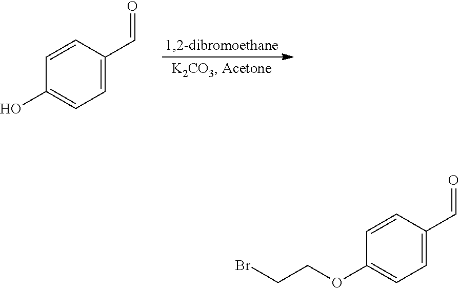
C1=C(C=O)C=CC(O)=C1.C1=C(C=O)C=CC(OCCBr)=C1
